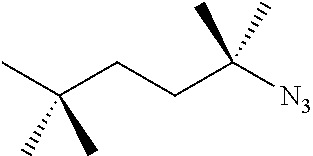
C(CCC([N3])(C)C)(C)(C)C
